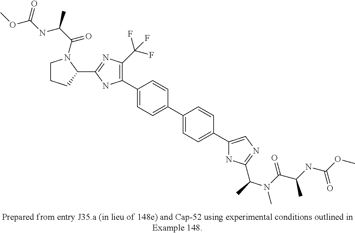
C1(C2=CC=C(C3=CC=C(C4=CN=C(C(N(C)C(=O)C(C)NC(=O)OC)C)N4)C=C3)C=C2)=C(C(F)(F)F)N=C(C2N(C(C(NC(=O)OC)C)=O)CCC2)N1
